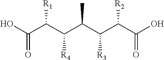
OC(C(C([R4])C(C(C(C(O)=O)[R2])[R3])C)[R1])=O
